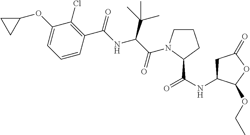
C1(OC2CC2)=CC=CC(C(=O)NC(C(C)(C)C)C(=O)N2CCCC2C(NC2CC(=O)OC2OCC)=O)=C1Cl
